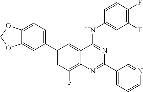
C1=C(C2=CC=C3C(=C2)OCO3)C=C2C(=C1F)N=C(C1=CC=CN=C1)N=C2NC1=CC(F)=C(F)C=C1
